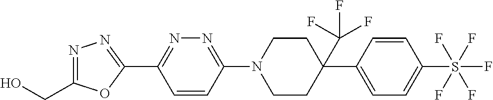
OCC1=NN=C(C2=NN=C(N3CCC(C(F)(F)F)(C4=CC=C(S(F)(F)(F)(F)F)C=C4)CC3)C=C2)O1
